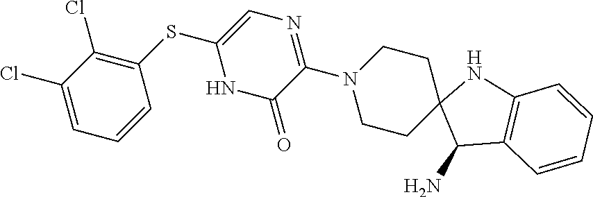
C1(Cl)=CC=CC(SC2=CN=C(N3CCC4(CC3)C(N)C3=C(N4)C=CC=C3)C(=O)N2)=C1Cl
